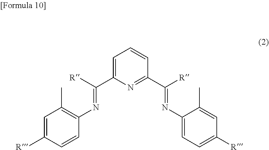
C1=C(C(=NC2=C(C)C=C([R])C=C2)[R])N=C(C([R])=NC2=CC=C([R])C=C2C)C=C1
